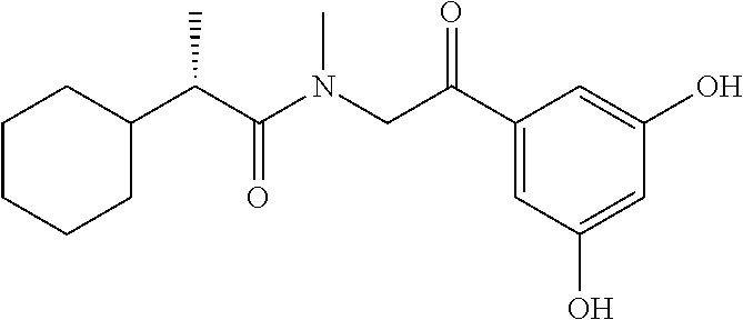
C1CCCC(C(C(=O)N(CC(C2=CC(O)=CC(O)=C2)=O)C)C)C1
